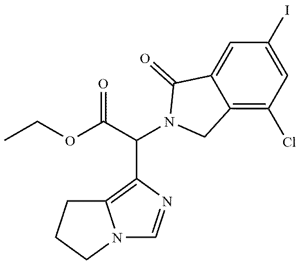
C1=NC(C(C(OCC)=O)N2CC3=C(Cl)C=C(I)C=C3C2=O)=C2N1CCC2
